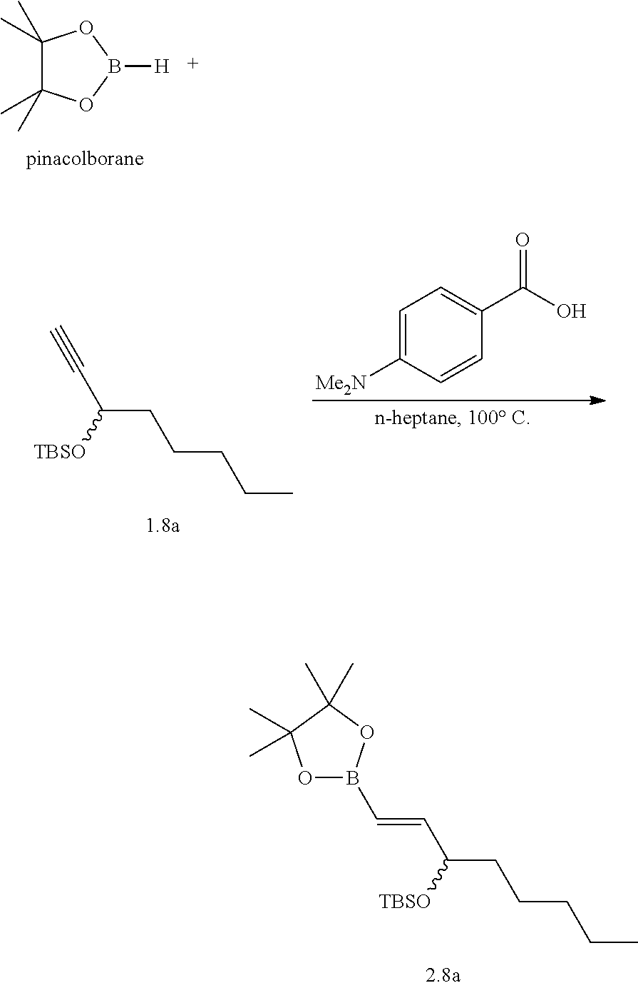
C1(C)(C)C(C)(C)OB([H])O1.C#CC([TBSO])CCCCC.C1=C([Me2N])C=CC(C(O)=O)=C1.C(=CC([TBSO])CCCCC)B1OC(C)(C)C(C)(C)O1
